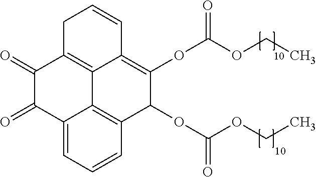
C1C2=C3C(=C(OC(OCC)=O)C(OC(OCC)=O)C4=C3C(=CC=C4)C(=O)C2=O)C=C1
